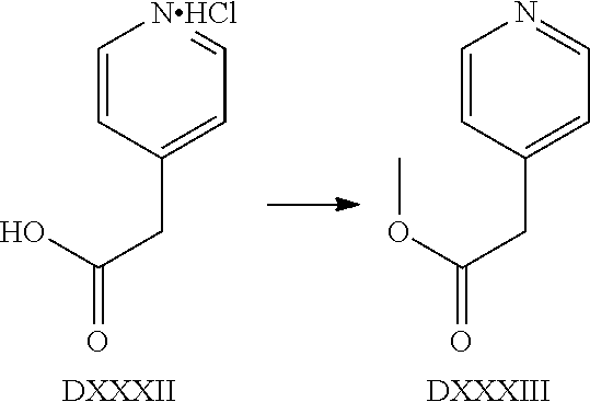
C1=CC(CC(OC)=O)=CC=N1.[DXXXIII].C1=CC(CC(O)=O)=CC=[NHCl]1.[DXXXII]
